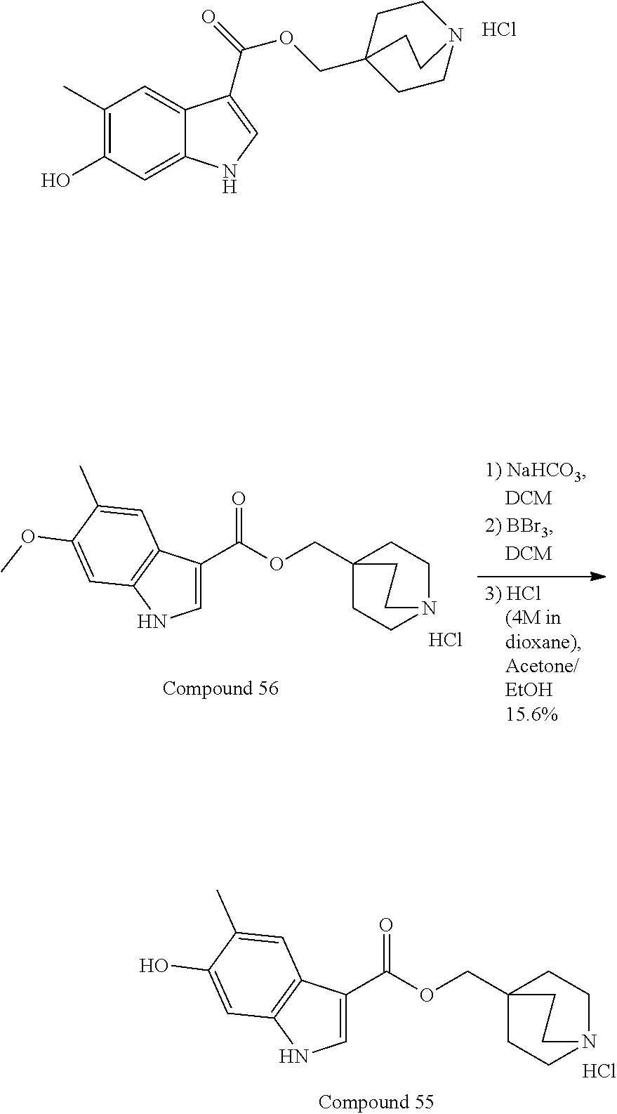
C1(C)=C(O)C=C2C(=C1)C(C(=O)OCC13CCN(CC1)CC3)=CN2.Cl.C1=C(C(OCC23CCN(CC2)CC3)=O)C2=C(C=C(OC)C(C)=C2)N1.Cl.C1=C(C(OCC23CCN(CC2)CC3)=O)C2=C(N1)C=C(O)C(C)=C2.Cl
